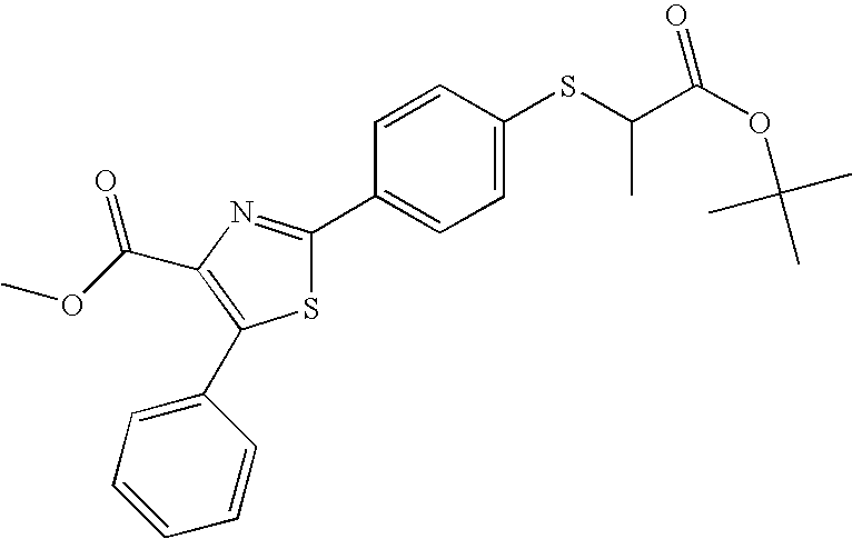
C(C1=C(C2=CC=CC=C2)SC(C2=CC=C(SC(C(OC(C)(C)C)=O)C)C=C2)=N1)(OC)=O
